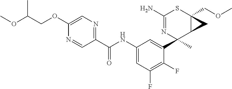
N1=CC(C(NC2=CC(F)=C(F)C(C3(C)C4C(COC)(SC(N)=N3)C4)=C2)=O)=NC=C1OCC(OC)C
